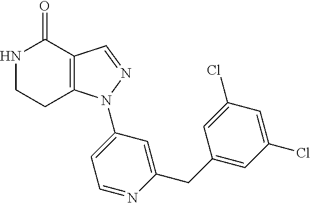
C12=C(C=NN1C1=CC=NC(CC3=CC(Cl)=CC(Cl)=C3)=C1)C(=O)NCC2
